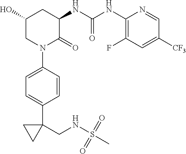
C1=CC(C2(CNS(C)(=O)=O)CC2)=CC=C1N1C(=O)C(NC(NC2=C(F)C=C([CF3])C=N2)=O)CC(O)C1
